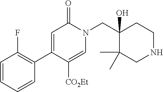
N1(CC2(O)C(C)(C)CNCC2)C(=O)C=C(C2=C(F)C=CC=C2)C([CO2Et])=C1
